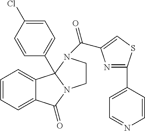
C1=CC=C2C(=C1)C(=O)N1CCN(C(C3=CSC(C4=CC=NC=C4)=N3)=O)C21C1=CC=C(Cl)C=C1
